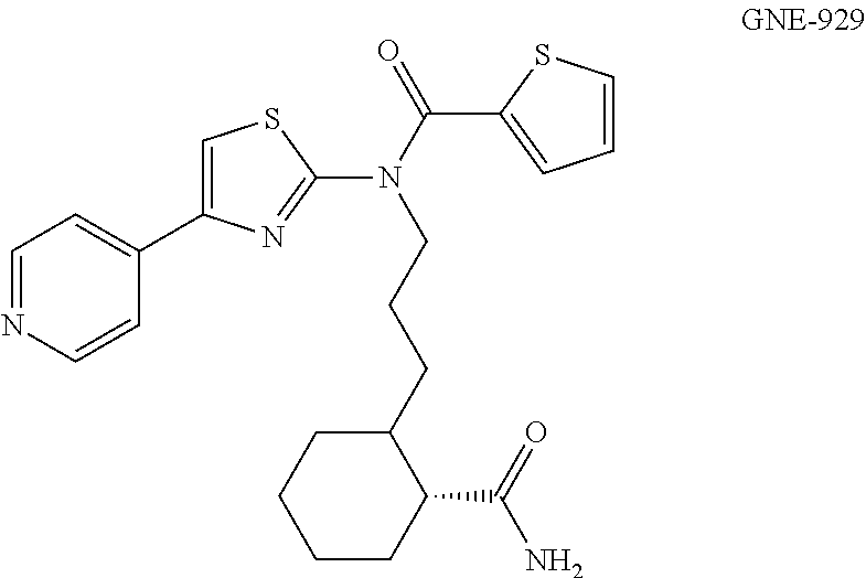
N1=CC=C(C2=CSC(N(C(=O)C3=CC=CS3)CCCC3CCCCC3C(=O)N)=N2)C=C1
